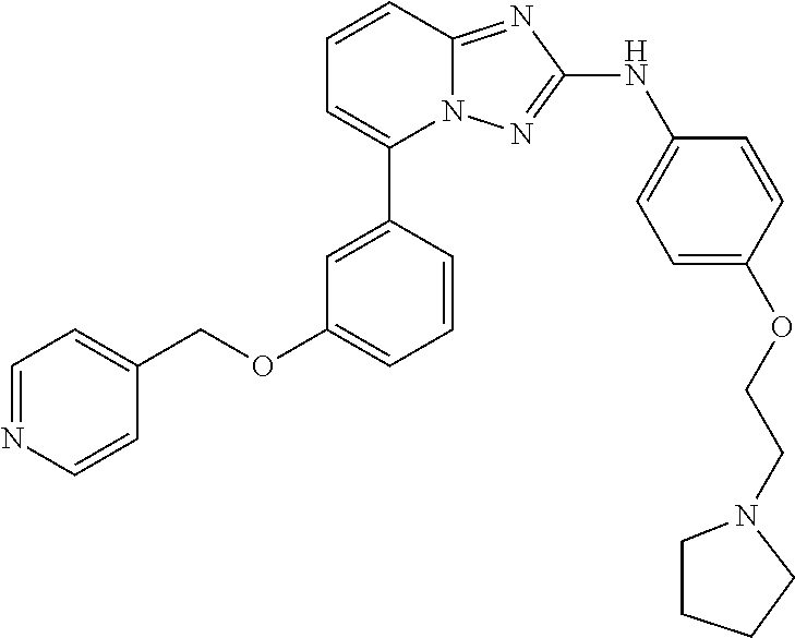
C1=CC2=NC(NC3=CC=C(OCCN4CCCC4)C=C3)=NN2C(C2=CC(OCC3=CC=NC=C3)=CC=C2)=C1
